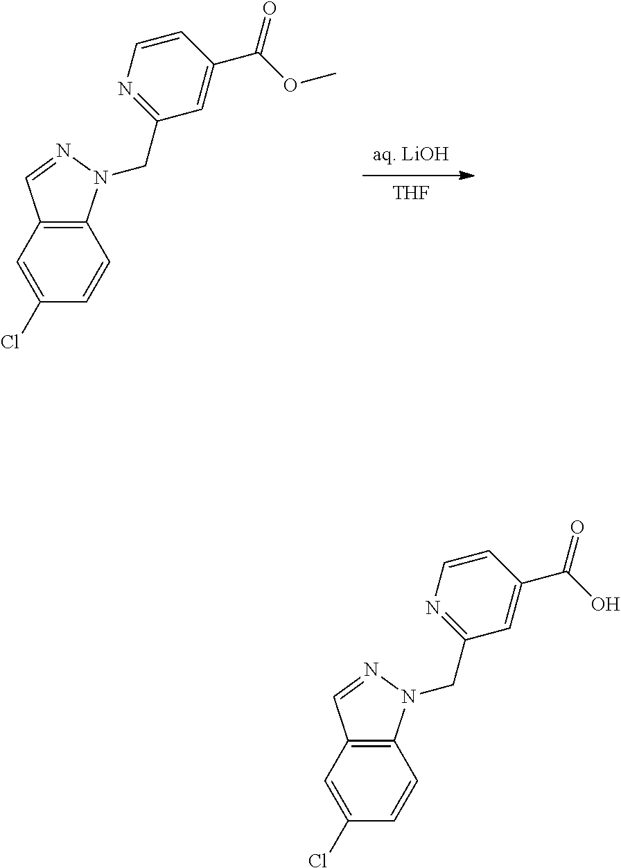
[aq. LiOH].[THF].N1=CC2=C(N1CC1=NC=CC(C(OC)=O)=C1)C=CC(Cl)=C2.N1=CC2=C(N1CC1=NC=CC(C(O)=O)=C1)C=CC(Cl)=C2
